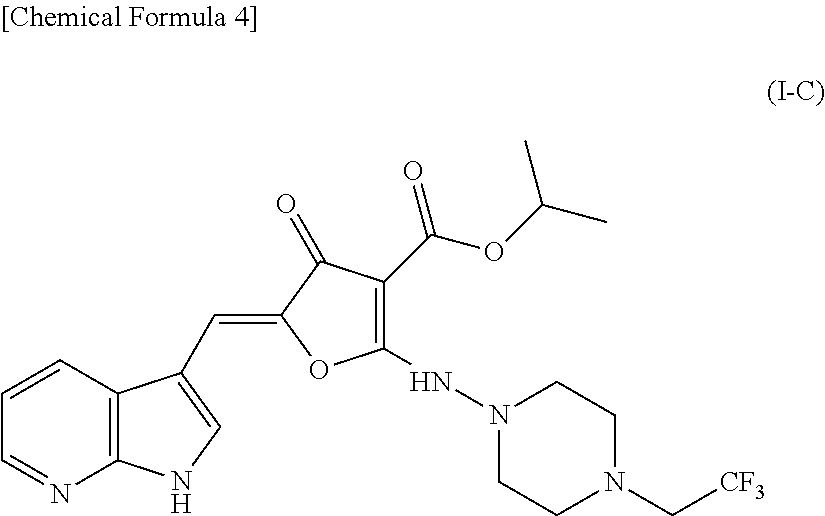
C12=C(C=CC=N1)C(C=C1OC(NN3CCN(C[CF3])CC3)=C(C(OC(C)C)=O)C1=O)=CN2
